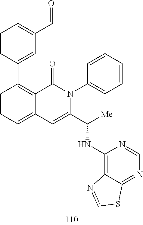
C1=CC(C2=C3C(=CC=C2)C=C(C(NC2=C4C(=NC=N2)SC=N4)[Me])N(C2=CC=CC=C2)C3=O)=CC(C=O)=C1
